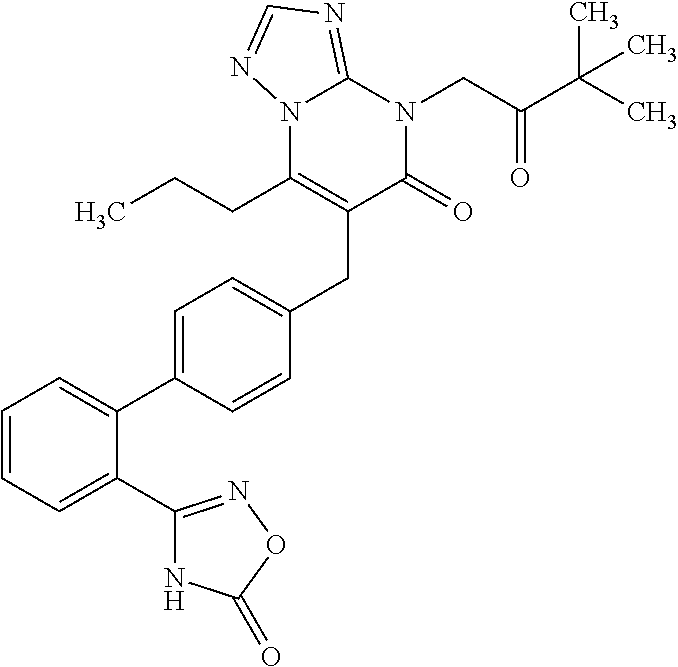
C1=CC=C(C2=NOC(=O)N2)C(C2=CC=C(CC3=C(CCC)N4C(=NC=N4)N(CC(=O)C(C)(C)C)C3=O)C=C2)=C1
